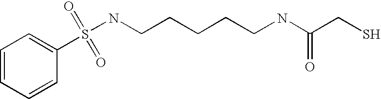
C1=CC=CC(S(=O)(=O)NCCCCCNC(CS)=O)=C1
